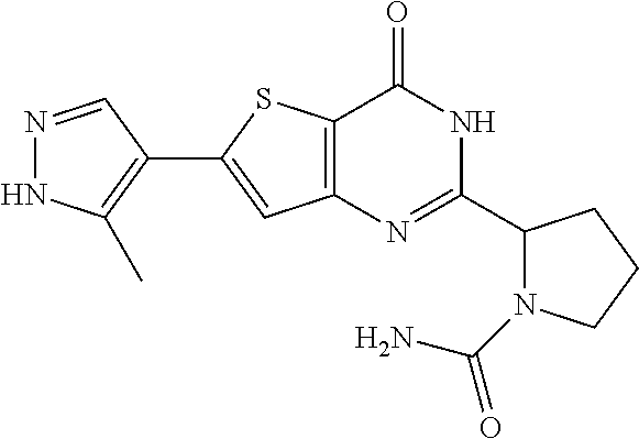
N1=CC(C2=CC3=C(S2)C(=O)NC(C2N(C(=O)N)CCC2)=N3)=C(C)N1
